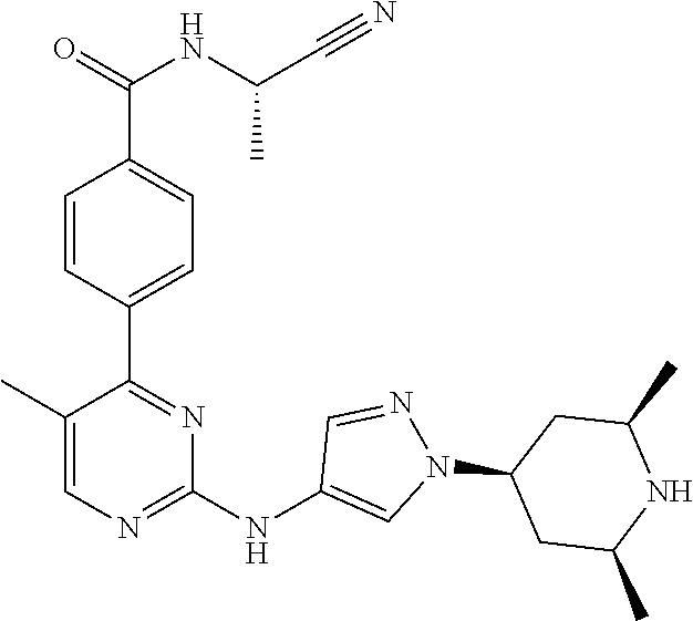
C1(C2=NC(NC3=CN(C4CC(C)NC(C)C4)N=C3)=NC=C2C)=CC=C(C(=O)NC(C#N)C)C=C1
